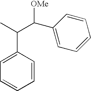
[OMe]C(C(C)C1=CC=CC=C1)C1=CC=CC=C1
